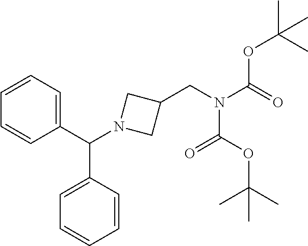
C1(C(N2CC(CN(C(OC(C)(C)C)=O)C(=O)OC(C)(C)C)C2)C2=CC=CC=C2)=CC=CC=C1
